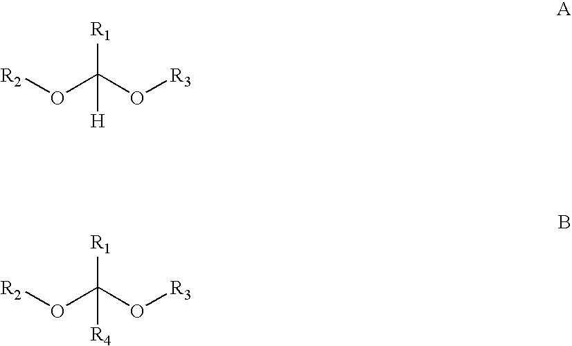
C([R1])([H])(O[R3])O[R2].C([R1])([R4])(O[R3])O[R2]
